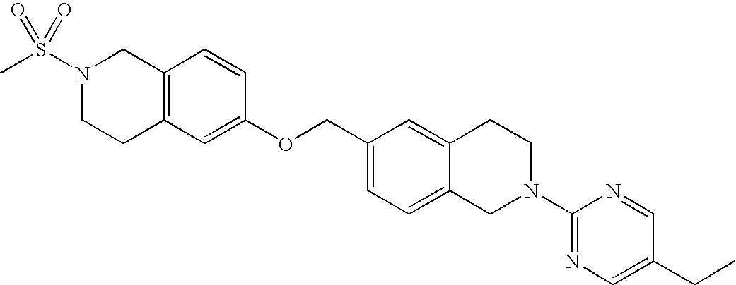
C12=C(CCN(S(C)(=O)=O)C1)C=C(OCC1=CC=C3C(=C1)CCN(C1=NC=C(CC)C=N1)C3)C=C2
